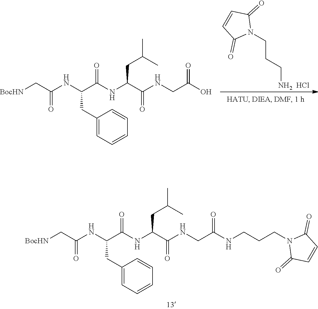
N1(CCCN)C(=O)C=CC1=O.Cl.[BocHN]CC(NC(C(NC(C(NCC(O)=O)=O)CC(C)C)=O)CC1=CC=CC=C1)=O.[BocHN]CC(NC(C(NC(C(NCC(NCCCN1C(=O)C=CC1=O)=O)=O)CC(C)C)=O)CC1=CC=CC=C1)=O
